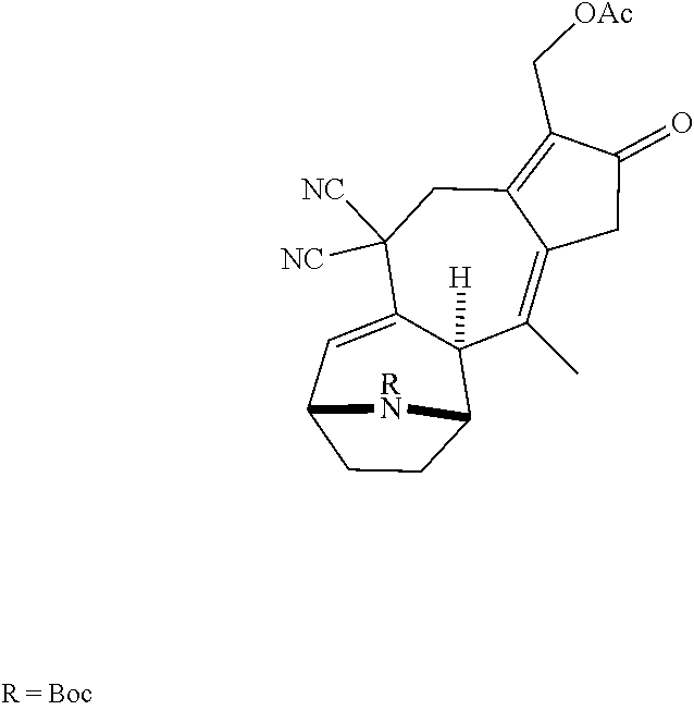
C1C(=O)C(C[OAc])=C2C1=C(C)C1([H])C(=CC3CCC1[RN]3)C([NC])([NC])C2
